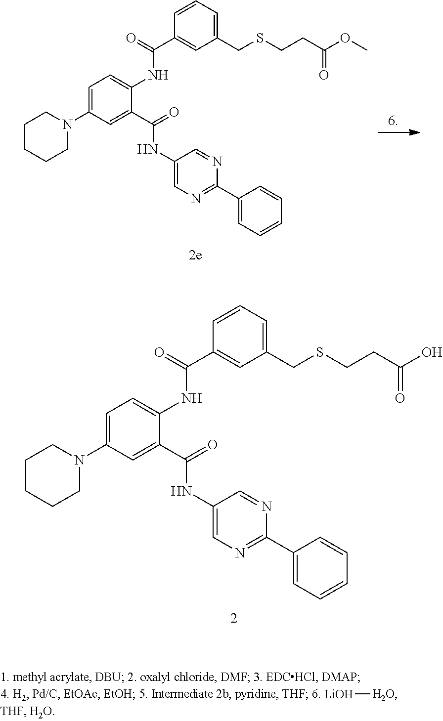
C1(NC(C2=CC(N3CCCCC3)=CC=C2NC(C2=CC(CSCCC(O)=O)=CC=C2)=O)=O)=CN=C(C2=CC=CC=C2)N=C1.[LiOH][H2O].C1(NC(C2=CC(N3CCCCC3)=CC=C2NC(C2=CC(CSCCC(OC)=O)=CC=C2)=O)=O)=CN=C(C2=CC=CC=C2)N=C1
